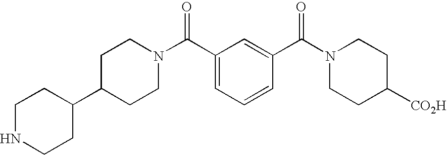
C1NCCC(C2CCN(C(C3=CC=CC(C(N4CCC([CO2H])CC4)=O)=C3)=O)CC2)C1
